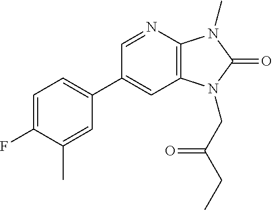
C1(C2=CC=C(F)C(C)=C2)=CC2=C(N=C1)N(C)C(=O)N2CC(CC)=O
